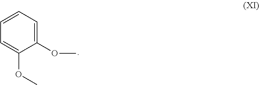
C1=CC=C(OC)C(OC)=C1
